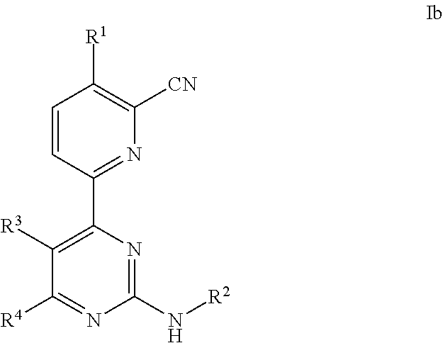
C1=CC(C2=C([R3])C([R4])=NC(N[R2])=N2)=NC([CN])=C1[R1]
